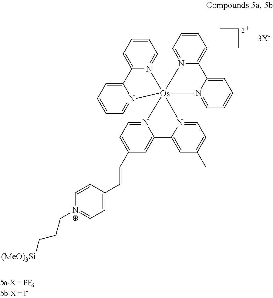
C1=CC=C2N(=C1)[Os]13(N4=CC=CC=C24)(N2=CC=C(C=CC4=CC=[N+](CCC[(MeO)3Si])C=C4)C=C2C2=CC(C)=CC=N21)N1=CC=CC=C1C1=CC=CC=N13
